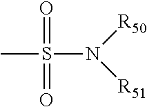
CS(N([R50])[R51])(=O)=O
